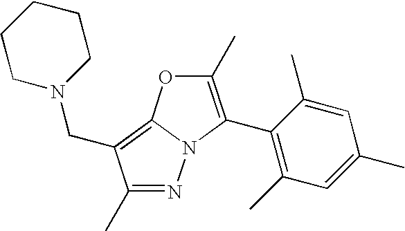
N1=C(C)C(CN2CCCCC2)=C2N1C(C1=C(C)C=C(C)C=C1C)=C(C)O2
